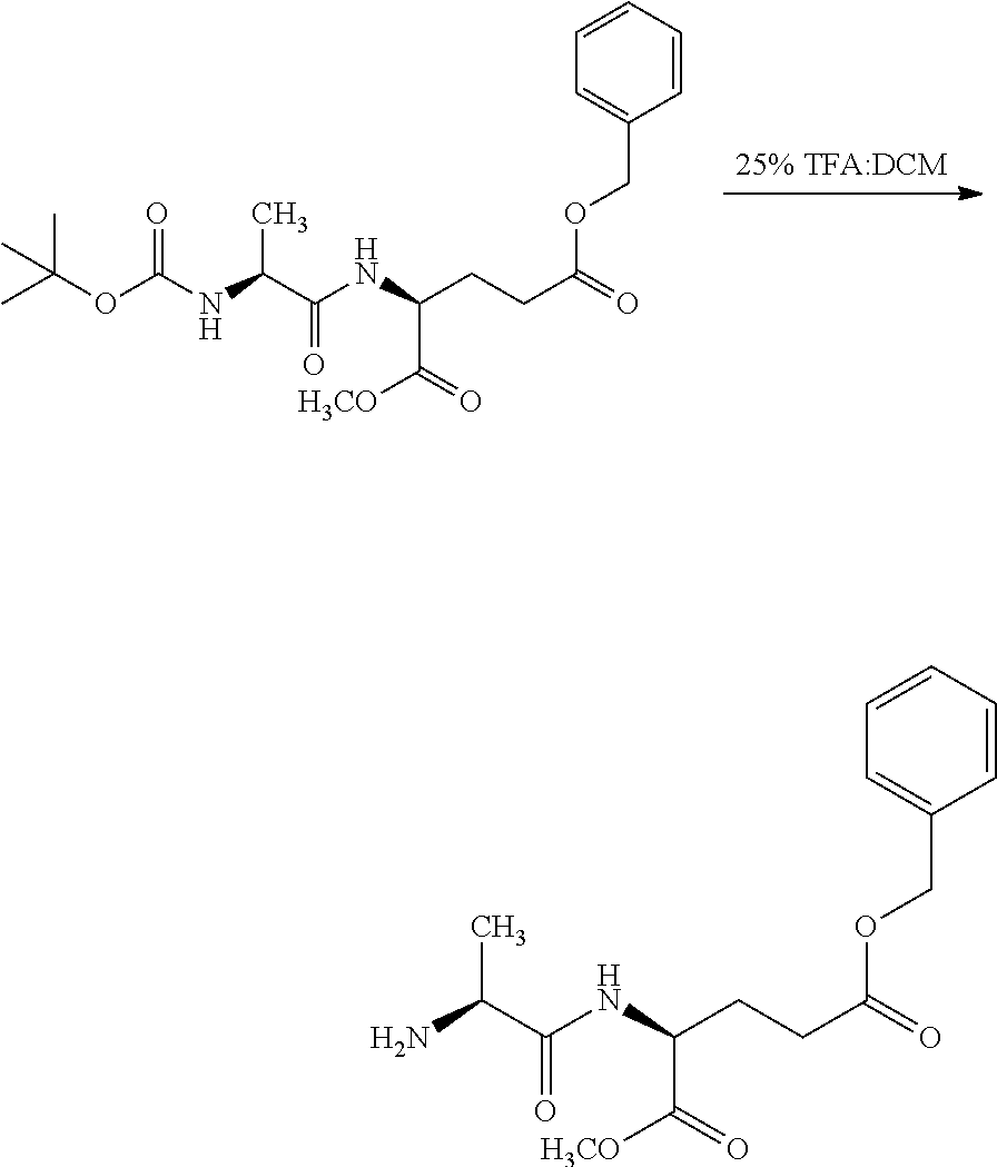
CC(OC(NC(C(NC(CCC(=O)OCC1=CC=CC=C1)C(=O)[H3CO])=O)C)=O)(C)C.NC(C(NC(CCC(=O)OCC1=CC=CC=C1)C(=O)[H3CO])=O)C
